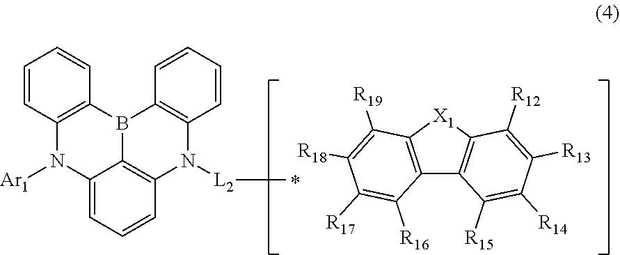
C12=C(C([R15])=C([R14])C([R13])=C1[R12])C1=C([X1]2)C([R19])=C([R18])C([R17])=C1[R16].C1=CC2=C(C=C1)B1C3=C(N([L2]C)C4=C1C=CC=C4)C=CC=C3N2[Ar1]
